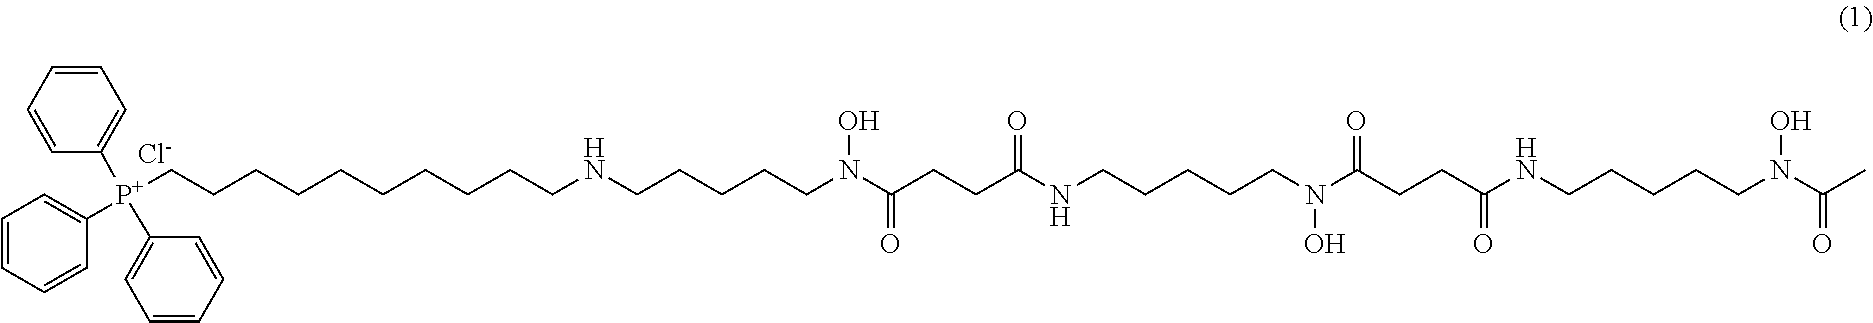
[P+](CCCCCCCCCCNCCCCCN(C(CCC(NCCCCCN(O)C(CCC(NCCCCCN(C(C)=O)O)=O)=O)=O)=O)O)(C1=CC=CC=C1)(C1=CC=CC=C1)C1=CC=CC=C1.[Cl-]
